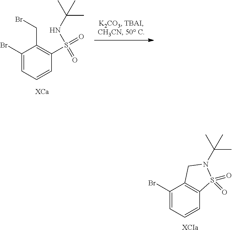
BrC1=CC=CC2=C1CN(C(C)(C)C)S2(=O)=O.[XCIa].BrC1=CC=CC(S(=O)(=O)NC(C)(C)C)=C1CBr
